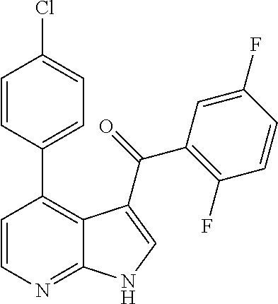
C1=CN=C2C(=C1C1=CC=C(Cl)C=C1)C(C(=O)C1=C(F)C=CC(F)=C1)=CN2
